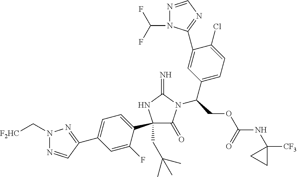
C1(C2(CC(C)(C)C)C(=O)N(C(COC(NC3([CF3])CC3)=O)C3=CC=C(Cl)C(C4=NC=NN4C(F)F)=C3)C(=N)N2)=CC=C(C2=NN(C[F2HC])N=C2)C=C1F
